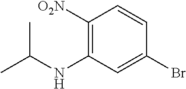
C1([O2N])=C(NC(C)C)C=C(Br)C=C1
